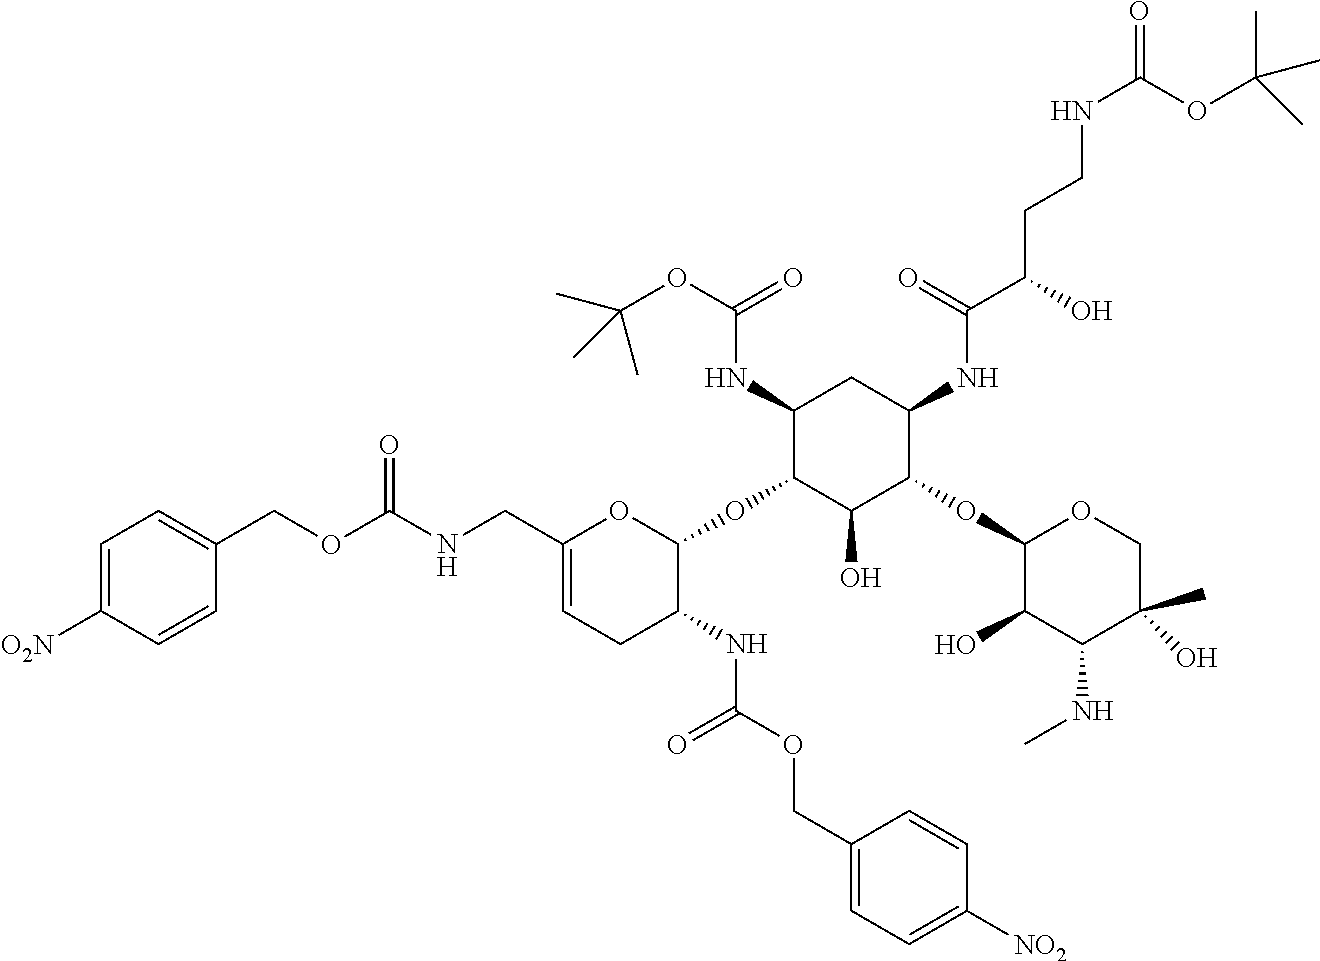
C1(NC(OC(C)(C)C)=O)C(OC2OC(CNC(=O)OCC3=CC=C([O2N])C=C3)=CCC2NC(OCC2=CC=C([NO2])C=C2)=O)C(O)C(OC2C(O)C(NC)C(C)(O)CO2)C(NC(C(CCNC(=O)OC(C)(C)C)O)=O)C1
